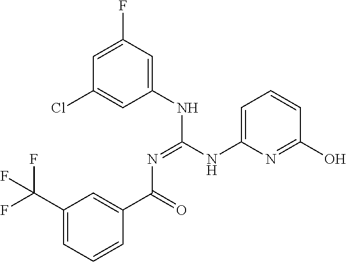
C1=C(F)C=C(NC(NC2=CC=CC(O)=N2)=NC(C2=CC(C(F)(F)F)=CC=C2)=O)C=C1Cl
